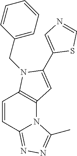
C12=C(N(CC3=CC=CC=C3)C(C3=CN=CS3)=C1)C=CC1=NN=C(C)N21
